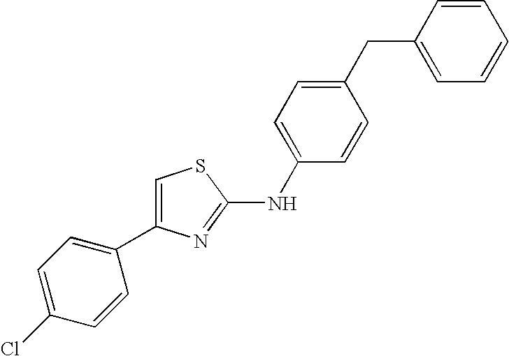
C1=C(NC2=NC(C3=CC=C(Cl)C=C3)=CS2)C=CC(CC2=CC=CC=C2)=C1
